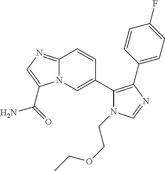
N12C(=NC=C1C(=O)N)C=CC(C1=C(C3=CC=C(F)C=C3)N=CN1CCOCC)=C2
